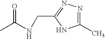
CC(NCC1=NN=C(C)N1)=O
